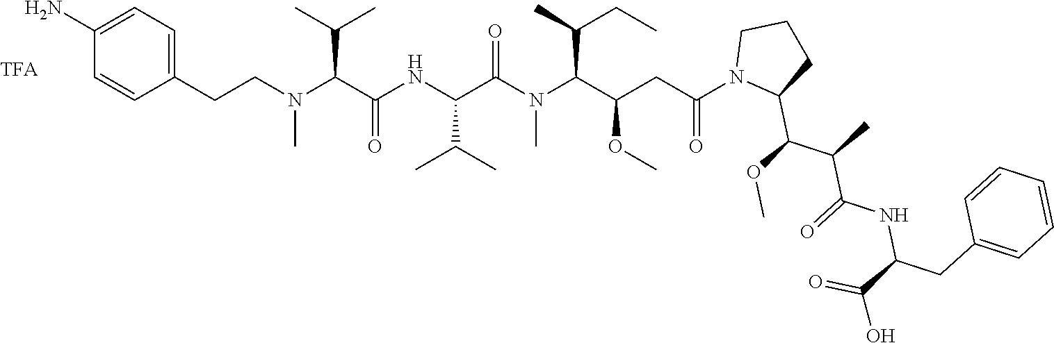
C1(CCN(C(C(NC(C(N(C(C(CC(N2C(C(C(C(NC(C(=O)O)CC3=CC=CC=C3)=O)C)OC)CCC2)=O)OC)C(CC)C)C)=O)C(C)C)=O)C(C)C)C)=CC=C(N)C=C1
